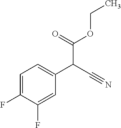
C1=C(F)C(F)=CC(C(C#N)C(OCC)=O)=C1
